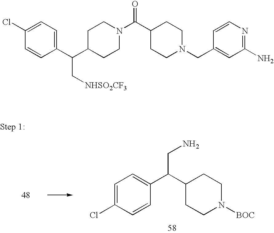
C1=C(Cl)C=CC(C(C2CCN([BOC])CC2)CN)=C1.C1=CC(C(C2CCN(C(=O)C3CCN(CC4=CC(N)=NC=C4)CC3)CC2)C[NHSO2CF3])=CC=C1Cl
